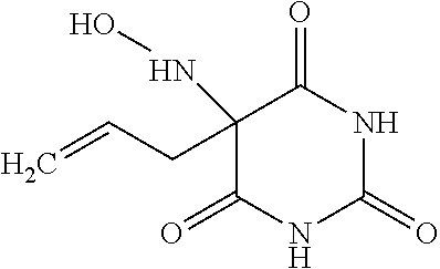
C1(NO)(CC=C)C(=O)NC(=O)NC1=O
